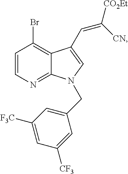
C1=CN=C2C(=C1Br)C(C=C([CO2Et])[CN])=CN2CC1=CC([F3C])=CC([CF3])=C1
